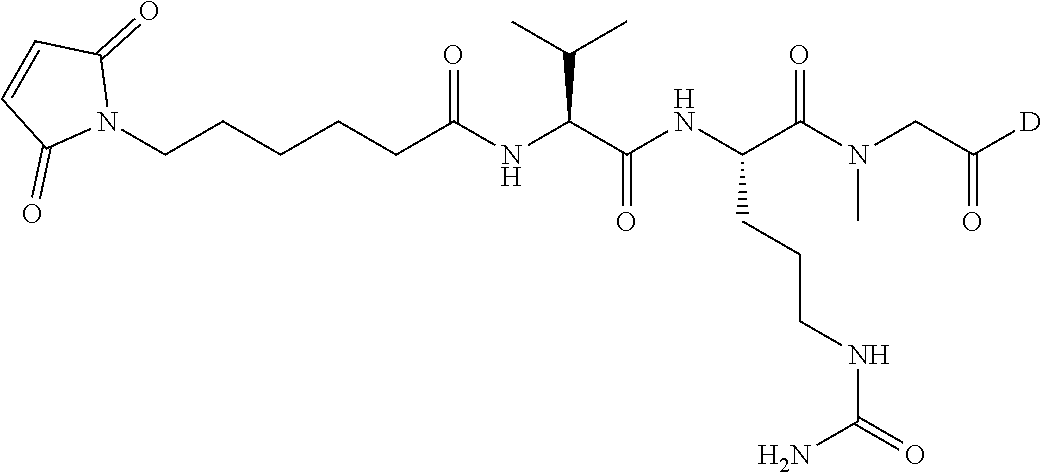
N1(CCCCCC(NC(C(NC(C(N(CC([D])=O)C)=O)CCCNC(=O)N)=O)C(C)C)=O)C(=O)C=CC1=O
